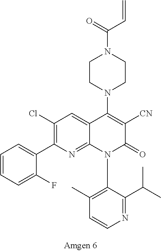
C1(C(C)C)=NC=CC(C)=C1N1C2=NC(C3=CC=CC=C3F)=C(Cl)C=C2C(N2CCN(C(C=C)=O)CC2)=C([CN])C1=O
